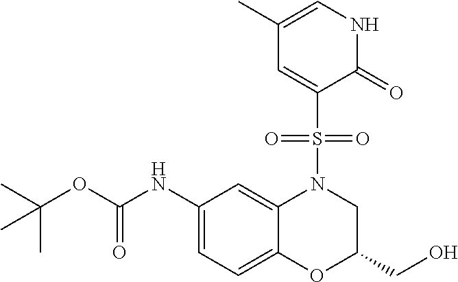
N(C(OC(C)(C)C)=O)C1=CC=C2C(=C1)N(S(C1=CC(C)=CNC1=O)(=O)=O)CC(CO)O2
